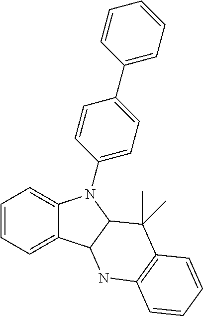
C1=CC=C2C(=C1)N(C1=CC=C(C3=CC=CC=C3)C=C1)C1C2NC2=C(C1(C)C)C=CC=C2
